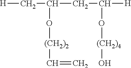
[H]CC(CC([H])O[(CH2)4]O)O[(CH2)2]C=C
